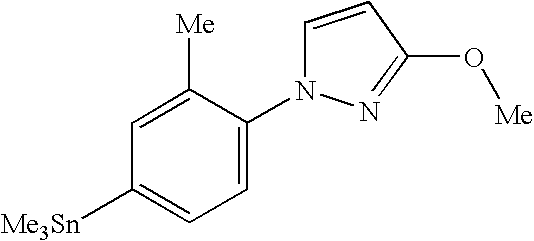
C1=C([Me])C(N2C=CC(O[Me])=N2)=CC=C1[Me3Sn]
